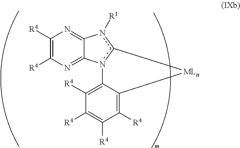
C12=NC([R4])=C([R4])N=C1n1c(n2[R1])[MLn]C2=C([R4])C([R4])=C([R4])C([R4])=C12
